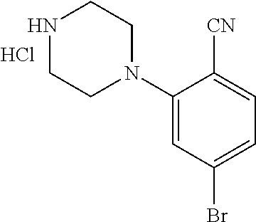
N1CCN(C2=CC(Br)=CC=C2[CN])CC1.Cl
